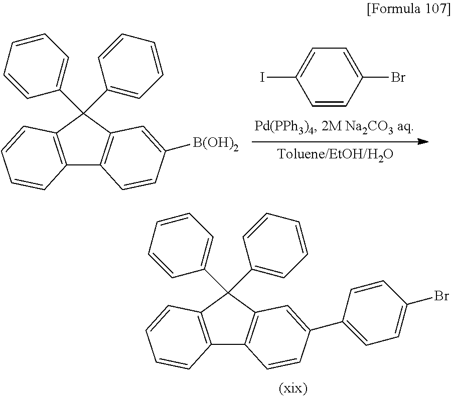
C12=C(C(C3=CC=CC=C3)(C3=CC=CC=C3)C3=C1C=CC(C1=CC=C(Br)C=C1)=C3)C=CC=C2.C12=C(C(C3=CC=CC=C3)(C3=CC=CC=C3)C3=C1C=CC([B(OH)2])=C3)C=CC=C2.C1=C(Br)C=CC(I)=C1
